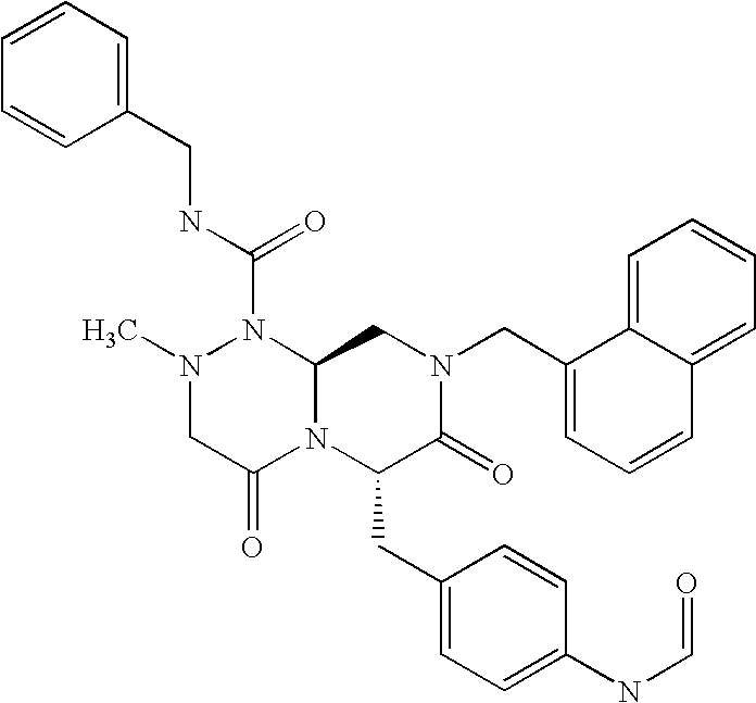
N1(C(NCC2=CC=CC=C2)=O)N(C)CC(=O)N2C1CN(CC1=CC=CC3=CC=CC=C13)C(=O)C2CC1=CC=C(NC=O)C=C1
